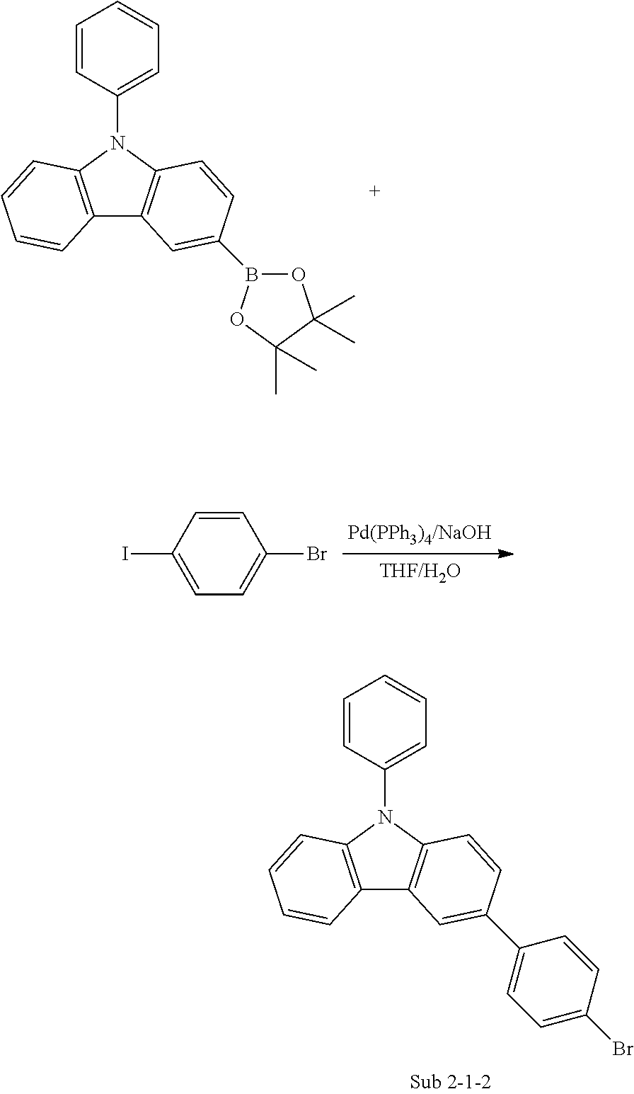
C12=C(N(C3=CC=CC=C3)C3=C1C=C(B1OC(C)(C)C(C)(C)O1)C=C3)C=CC=C2.IC1=CC=C(Br)C=C1.C12=C(N(C3=CC=CC=C3)C3=C1C=C(C1=CC=C(Br)C=C1)C=C3)C=CC=C2
